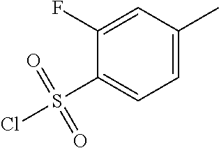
C1=C(C)C=C(F)C(S(=O)(=O)Cl)=C1
